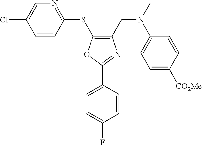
C1(CN(C2=CC=C([CO2Me])C=C2)C)=C(SC2=NC=C(Cl)C=C2)OC(C2=CC=C(F)C=C2)=N1
